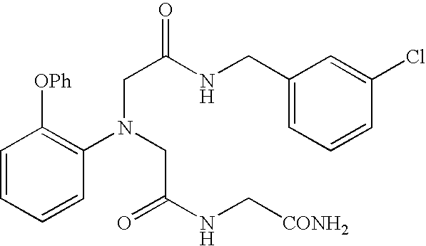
C1=CC=CC(N(CC(=O)NC[CONH2])CC(NCC2=CC=CC(Cl)=C2)=O)=C1[OPh]
